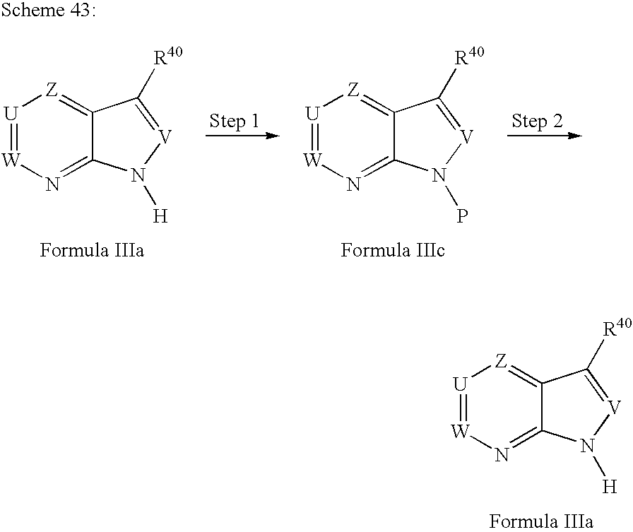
[U]1=[W]N=C2C(=[Z]1)C([R40])=[V]N2[H].[U]1=[W]N=C2C(=[Z]1)C([R40])=[V]N2P.[U]1=[W]N=C2C(=[Z]1)C([R40])=[V]N2[H]
